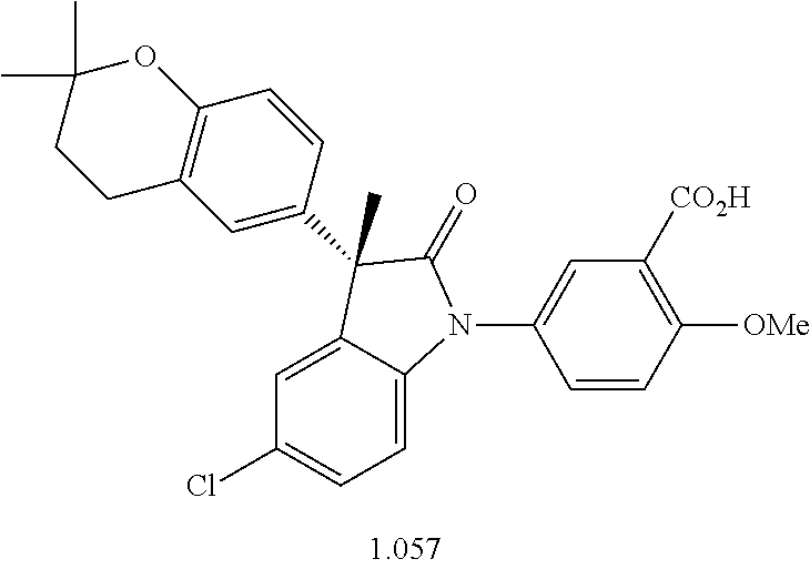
C1=C2C(=CC=C1Cl)N(C1=CC([CO2H])=C([OMe])C=C1)C(=O)C2(C)C1=CC2=C(C=C1)OC(C)(C)CC2
